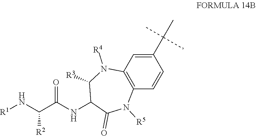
[R1]NC(C(NC1C(=O)N([R5])C2=C(N([R4])C1[R3])C=C(C(C)(C)C)C=C2)=O)[R2]
